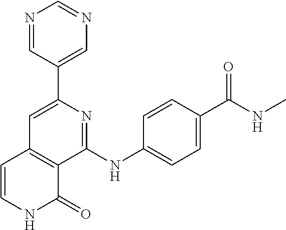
C1(C2=CN=CN=C2)=CC2=C(C(NC3=CC=C(C(NC)=O)C=C3)=N1)C(=O)NC=C2
